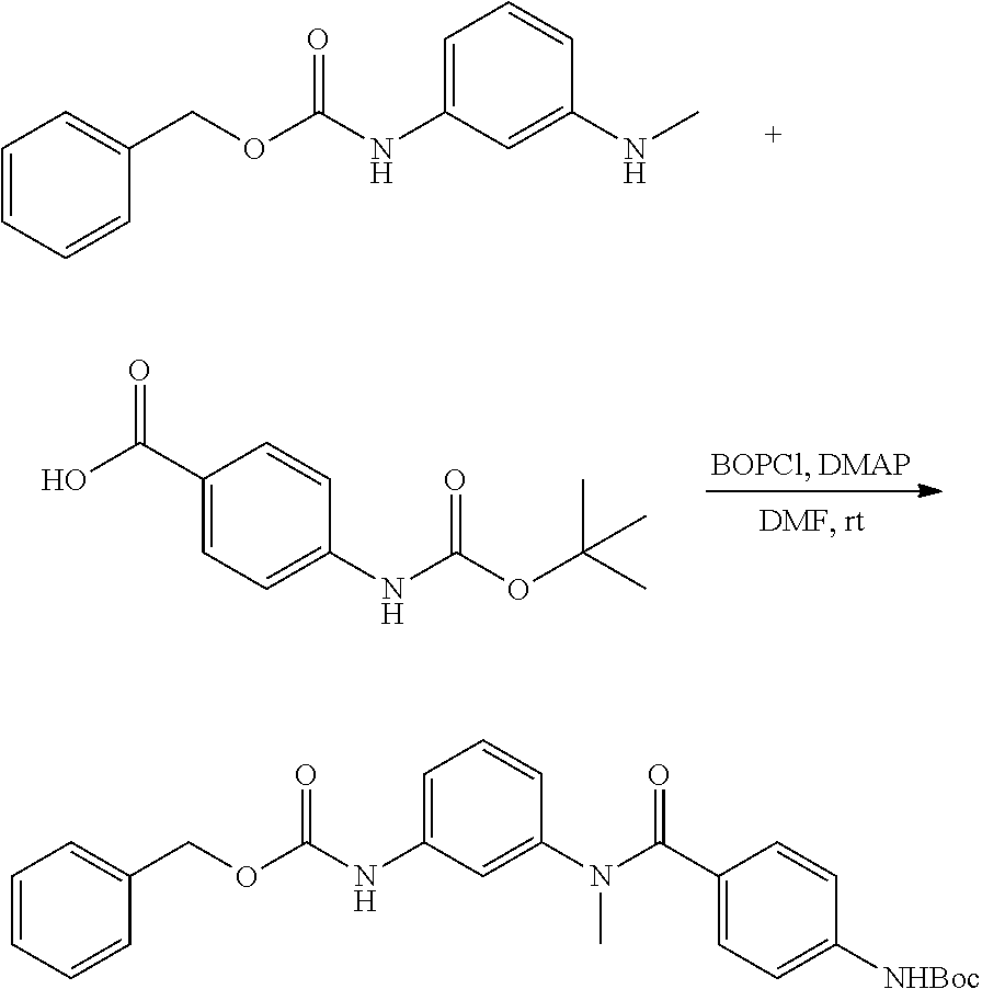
C1=CC=CC(COC(NC2=CC=CC(NC)=C2)=O)=C1.C1(C(O)=O)=CC=C(NC(OC(C)(C)C)=O)C=C1.C1=CC=CC(COC(NC2=CC=CC(N(C)C(=O)C3=CC=C([NHBoc])C=C3)=C2)=O)=C1
